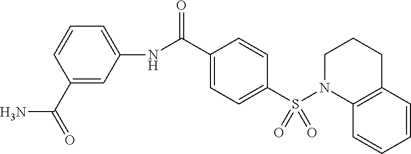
C12=C(C=CC=C1)N(S(C1=CC=C(C(NC3=CC=CC(C(=O)N)=C3)=O)C=C1)(=O)=O)CCC2
